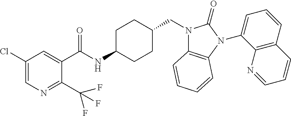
C1(Cl)=CN=C(C(F)(F)F)C(C(NC2CCC(CN3C4=C(N(C5=CC=CC6=C5N=CC=C6)C3=O)C=CC=C4)CC2)=O)=C1
